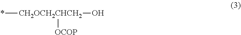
*[CH2OCH2CHCH2](O)[OCOP]
